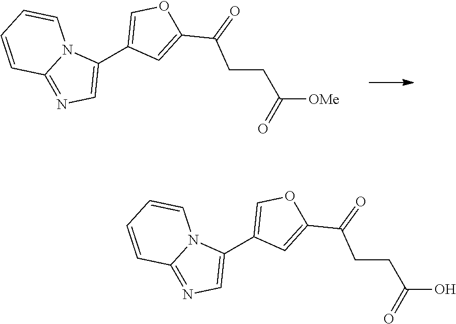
C1(C2=COC(C(=O)CCC(=O)[OMe])=C2)=CN=C2N1C=CC=C2.C1(C2=COC(C(=O)CCC(=O)O)=C2)=CN=C2N1C=CC=C2
